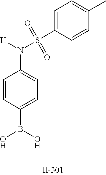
C1=CC(B(O)O)=CC=C1N(S(C1=CC=C(C)C=C1)(=O)=O)[H]
